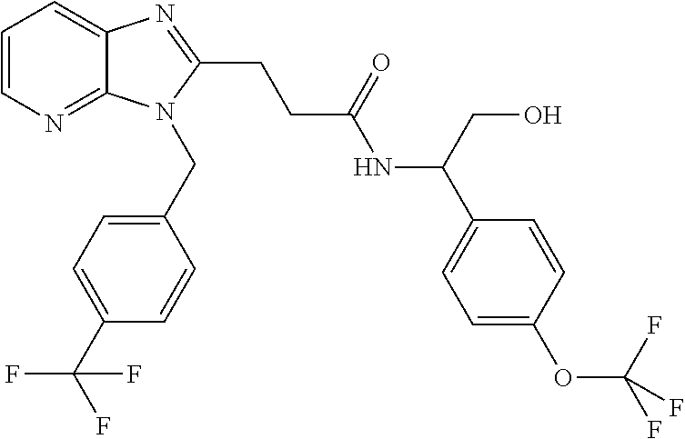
C1=CN=C2C(=C1)N=C(CCC(NC(C1=CC=C(OC(F)(F)F)C=C1)CO)=O)N2CC1=CC=C(C(F)(F)F)C=C1
